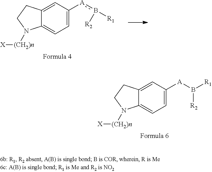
C12=CC([A]B([R1])[R2])=CC=C1N([(CH2)n][X])CC2.C12=CC([A]b([R1])[R2])=CC=C1N([(CH2)n][X])CC2
